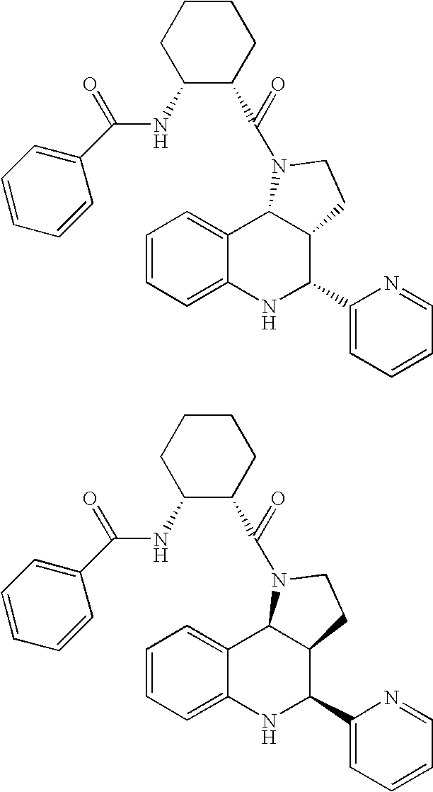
C1=CC=C2C(=C1)C1C(C(C3=CC=CC=N3)N2)CCN1C(C1CCCCC1NC(C1=CC=CC=C1)=O)=O.C1=CC=C2C(=C1)C1C(C(C3=CC=CC=N3)N2)CCN1C(C1CCCCC1NC(C1=CC=CC=C1)=O)=O
